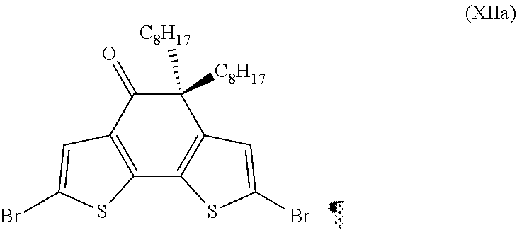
C1([C8H17])([C8H17])C(=O)C2=C(C3=C1C=C(Br)S3)SC(Br)=C2
